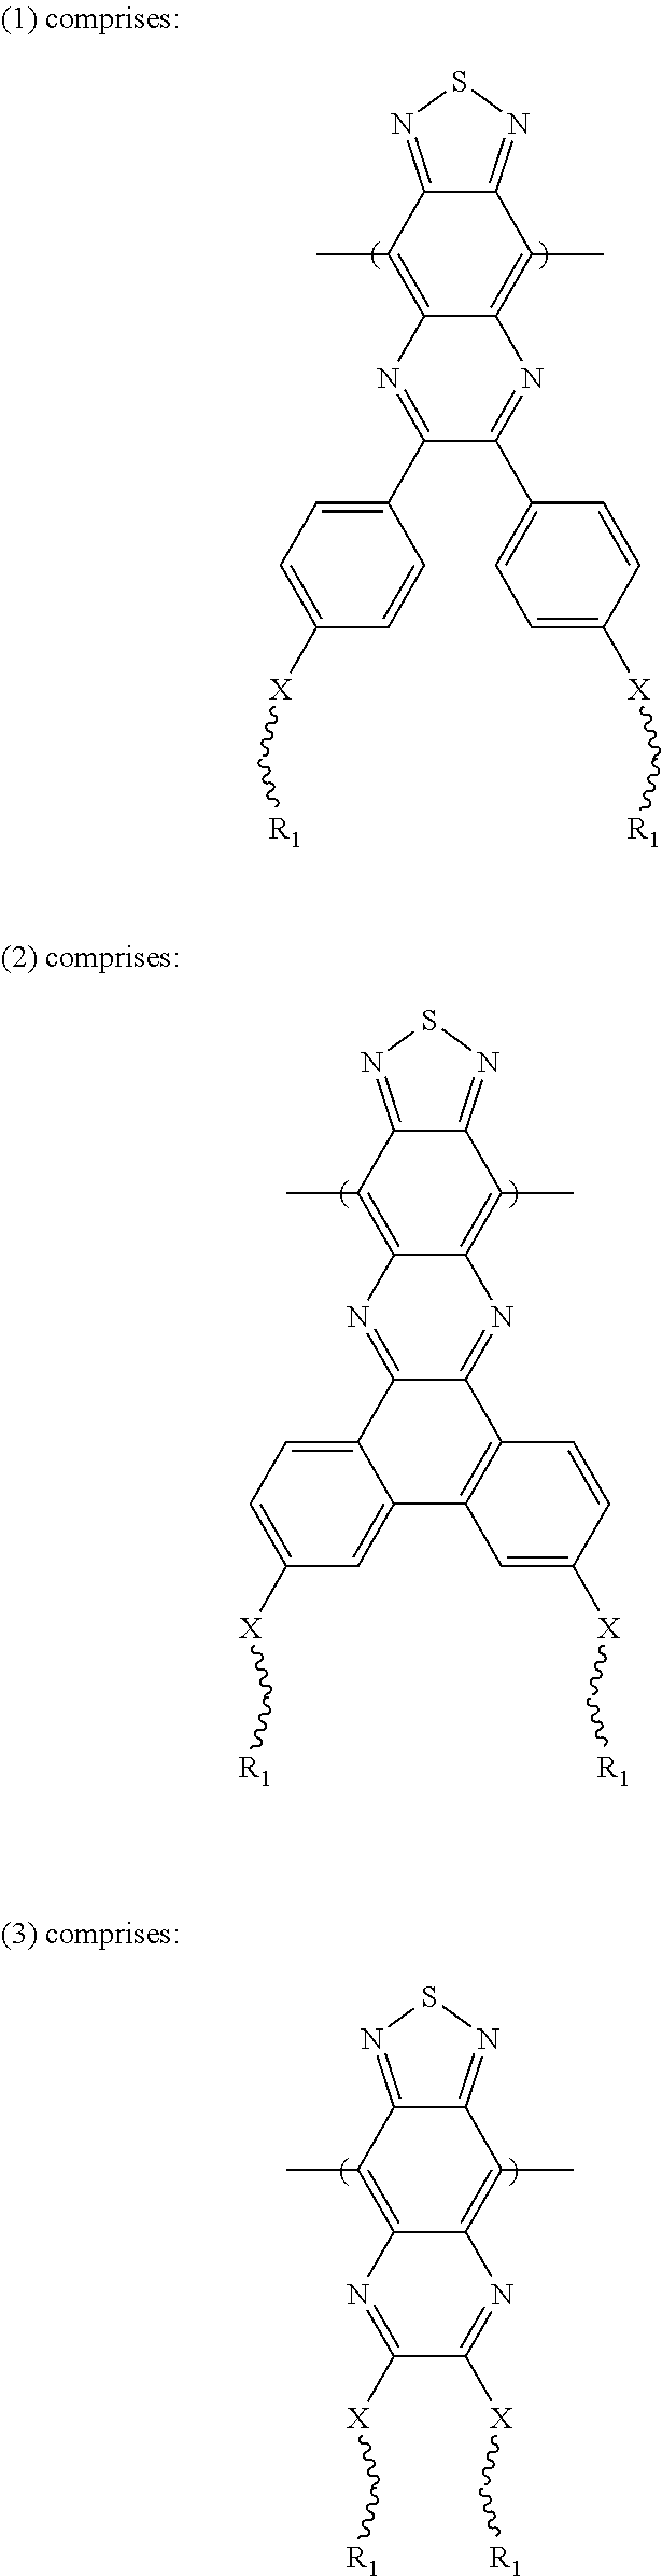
C12=C(C)C3=NSN=C3C(C)=C1N=C(C1=CC=C([X]C[R1])C=C1)C(C1=CC=C([X]C[R1])C=C1)=N2.C12=C(C)C3=NSN=C3C(C)=C1N=C1C(=N2)C2=CC=C([X]C[R1])C=C2C2=C1C=CC([X]C[R1])=C2.C12=C(C)C3=NSN=C3C(C)=C1N=C([X]C[R1])C([X]C[R1])=N2
